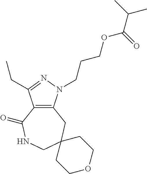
C12=C(N(CCCOC(C(C)C)=O)N=C1CC)CC1(CNC2=O)CCOCC1
